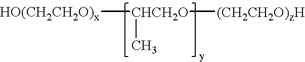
[HO(CH2CH2O)x][CHCH2O](C)[(CH2CH2O)zH]
